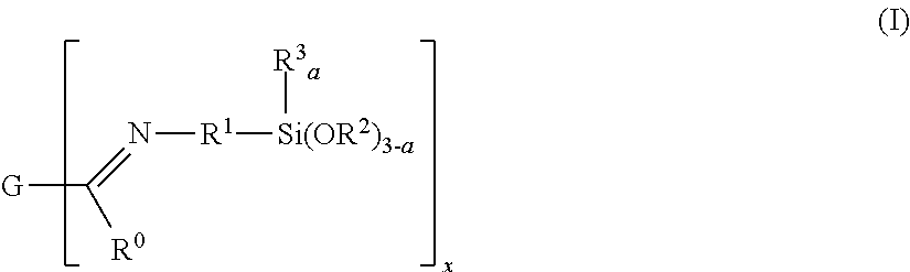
N([R1][Si(OR2)3-a][R3a])=C([R0])[G]
